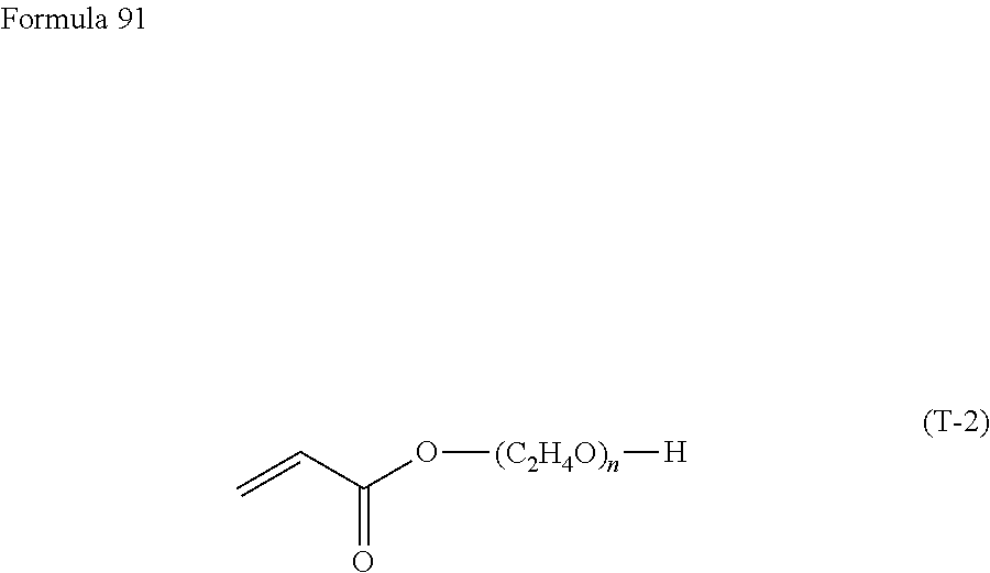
C=CC(=O)O[(C2H4O)n][H]
